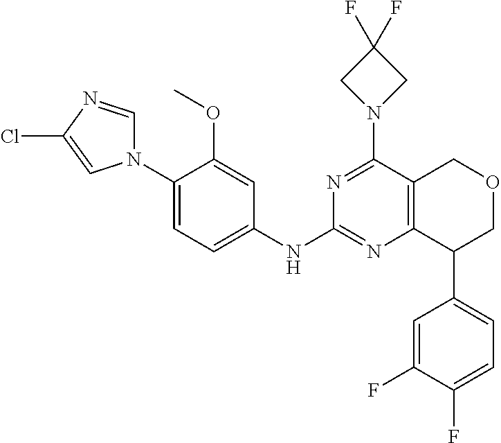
C1(N2C=NC(Cl)=C2)=CC=C(NC2=NC3=C(C(N4CC(F)(F)C4)=N2)COCC3C2=CC=C(F)C(F)=C2)C=C1OC
